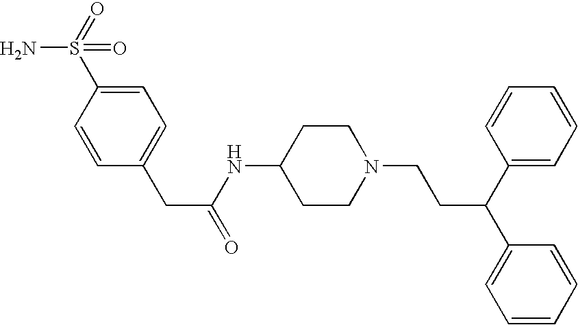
C1=C(CC(=O)NC2CCN(CCC(C3=CC=CC=C3)C3=CC=CC=C3)CC2)C=CC(S(=O)(N)=O)=C1
